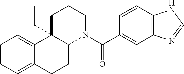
C1=CC=C2C(=C1)C1(CC)C(CC2)N(C(C2=CC3=C(C=C2)NC=N3)=O)CCC1
